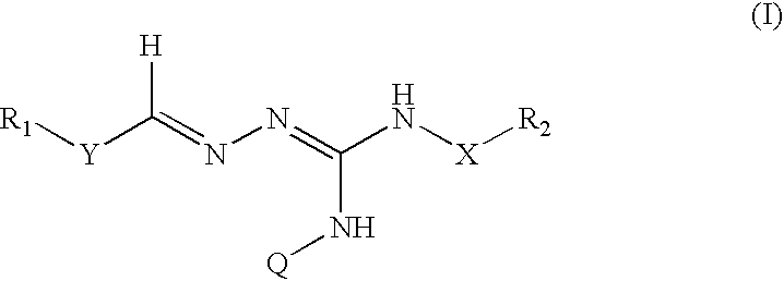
[R1][Y]C(=NN=C(N[X][R2])N[Q])[H]
